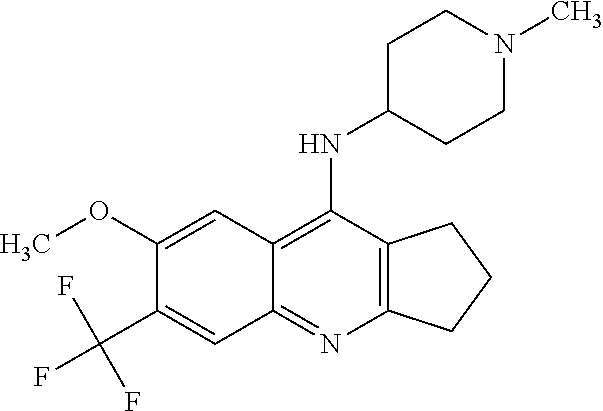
C1(OC)=CC2=C(NC3CCN(C)CC3)C3=C(N=C2C=C1C(F)(F)F)CCC3
